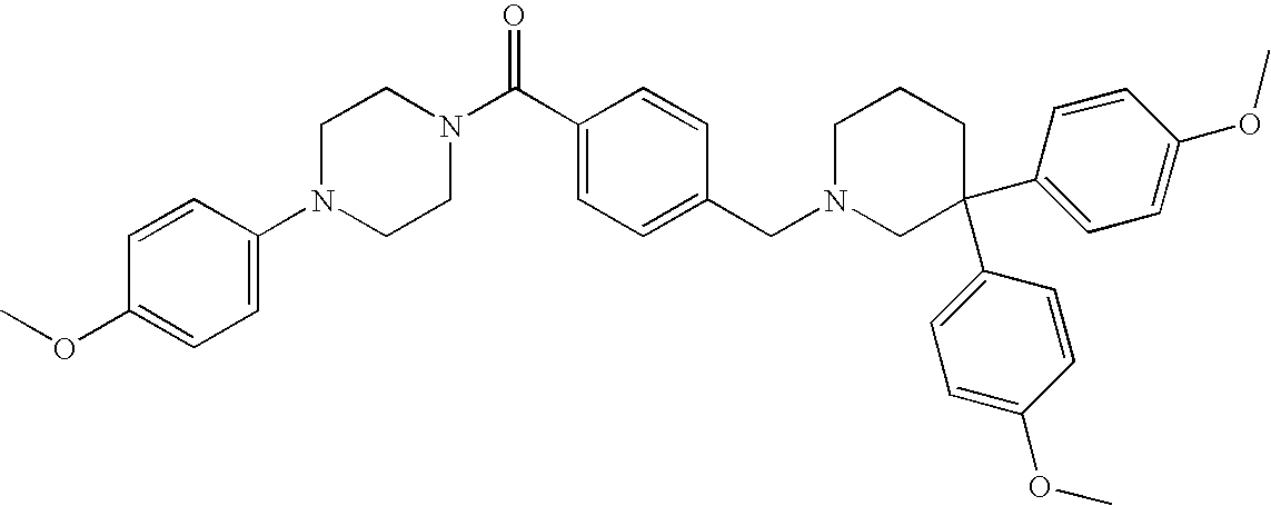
C1N(C2=CC=C(OC)C=C2)CCN(C(C2=CC=C(CN3CC(C4=CC=C(OC)C=C4)(C4=CC=C(OC)C=C4)CCC3)C=C2)=O)C1
